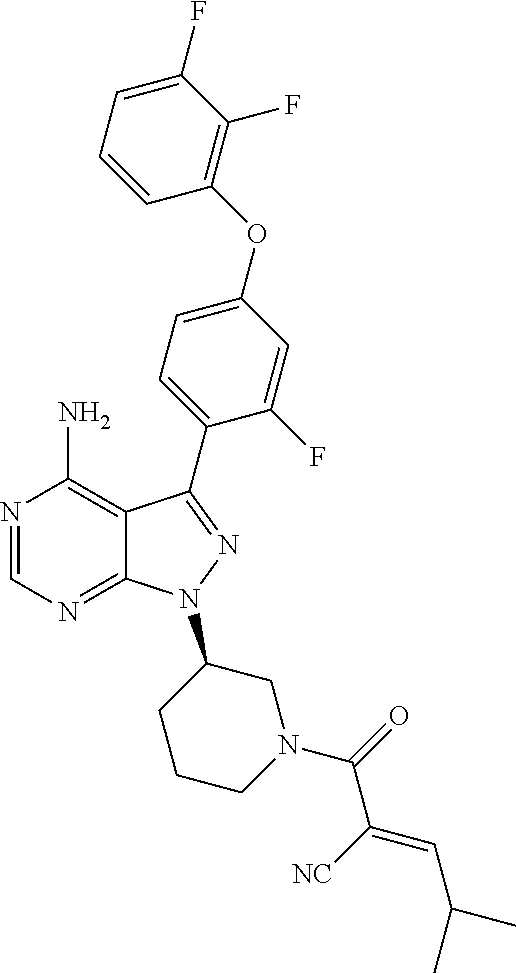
N1=CN=C2C(=C1N)C(C1=CC=C(OC3=C(F)C(F)=CC=C3)C=C1F)=NN2C1CCCN(C(C(=CC(C)C)[NC])=O)C1
